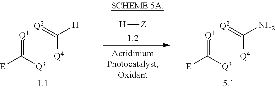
[Q1]=C([Q3])[E].[H][Z].[Q4]C(=[Q2])[H].[Q1]=C([Q3])[E].[Q4]C(=[Q2])N
